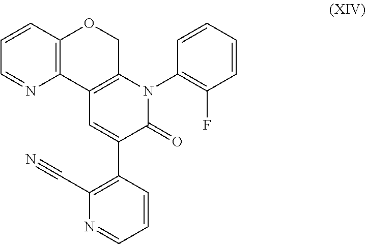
C12=C(COC3=C1N=CC=C3)N(C1=C(F)C=CC=C1)C(=O)C(C1=C(C#N)N=CC=C1)=C2
